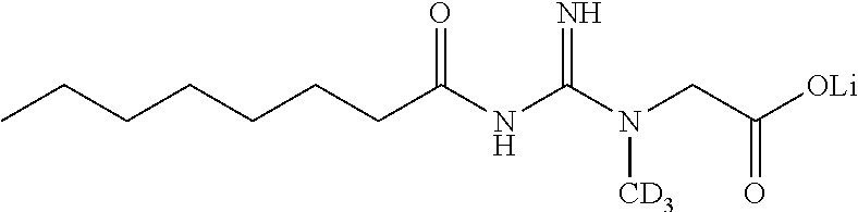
CCCCCCCC(NC(N(CC([OLi])=O)[CD3])=N)=O
